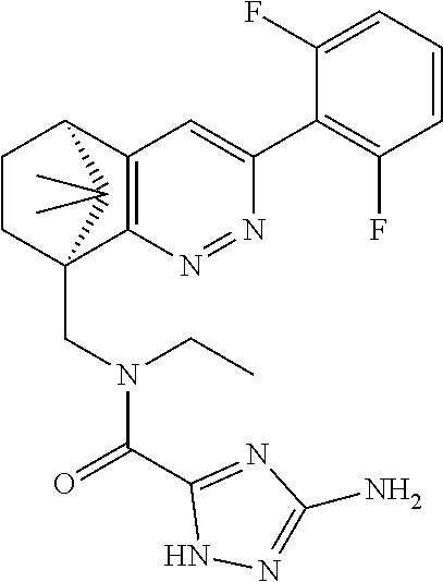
C12=C(N=NC(C3=C(F)C=CC=C3F)=C1)C1(CN(C(C3=NC(N)=NN3)=O)CC)CCC2C1(C)C
